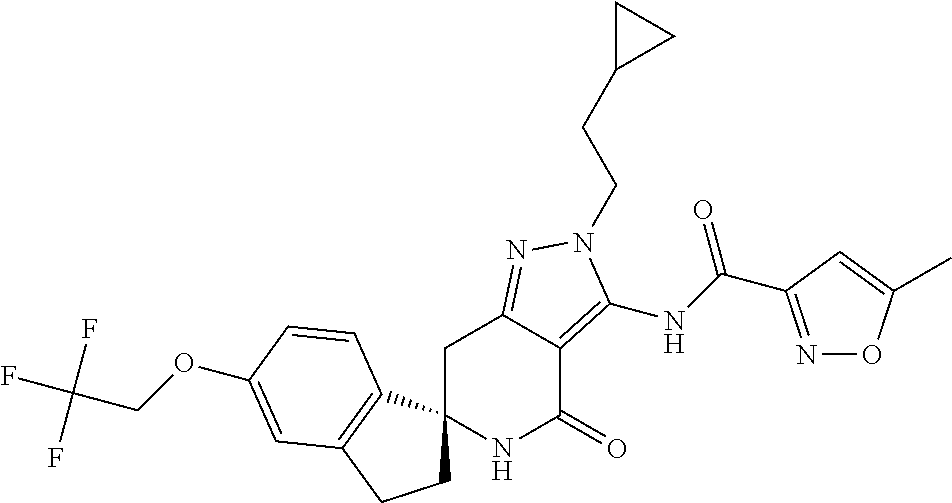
O(C1=CC2=C(C3(CC2)NC(=O)C2=C(NC(=O)C4=NOC(C)=C4)N(CCC4CC4)N=C2C3)C=C1)CC(F)(F)F
